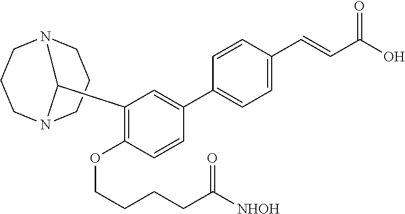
C1=CC(C2=CC=C(C=CC(O)=O)C=C2)=CC(C2N3CCCN2CCC3)=C1OCCCCC([NHOH])=O
